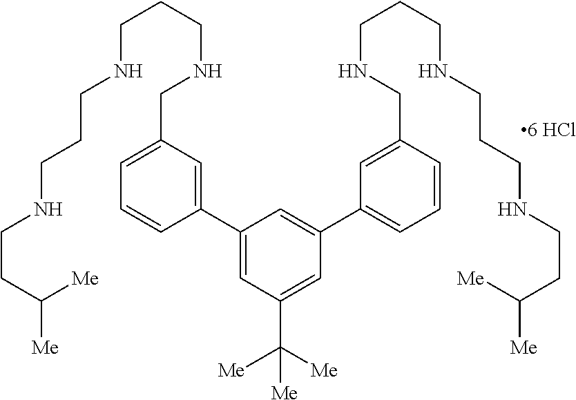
C1=C(CNCCCNCCCNCCC([Me])[Me])C=C(C2=CC(C([Me])([Me])[Me])=CC(C3=CC=CC(CNCCCNCCCNCCC([Me])[Me])=C3)=C2)C=C1
